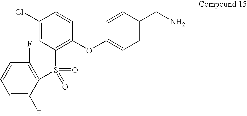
C1(S(=O)(C2=C(F)C=CC=C2F)=O)=C(OC2=CC=C(CN)C=C2)C=CC(Cl)=C1
